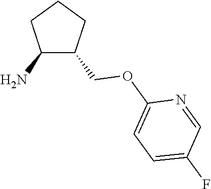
C1(N)C(COC2=CC=C(F)C=N2)CCC1
